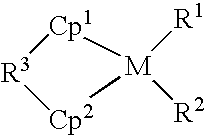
[R3]1[Cp2][M]([R1])([R2])[Cp1]1
